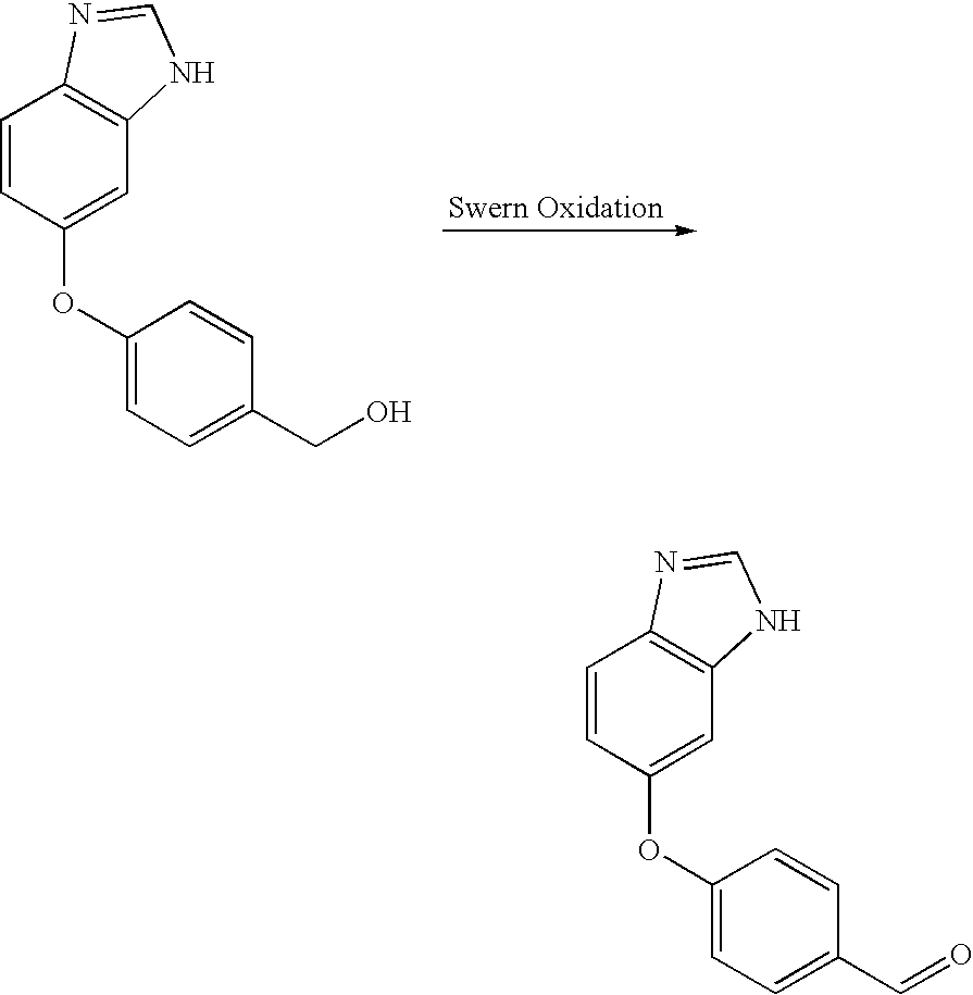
C1=CC(OC2=CC=C(CO)C=C2)=CC2=C1N=CN2.C1=CC(OC2=CC=C(C=O)C=C2)=CC2=C1N=CN2
